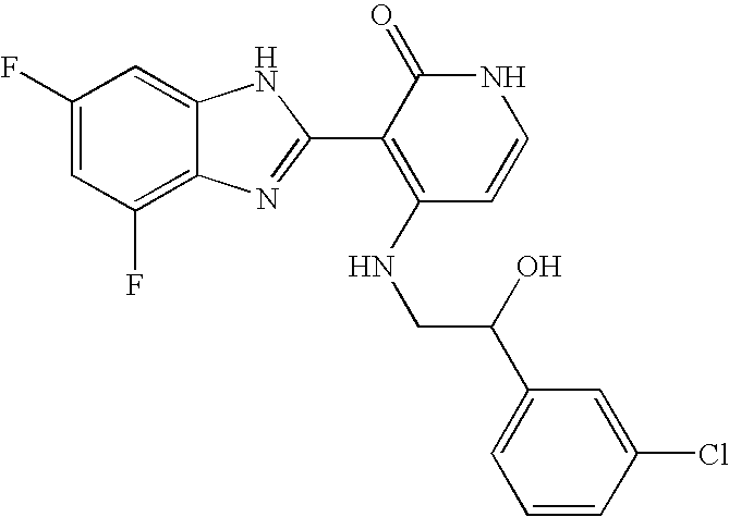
C1(F)=C2C(=CC(F)=C1)NC(C1=C(NCC(C3=CC=CC(Cl)=C3)O)C=CNC1=O)=N2
